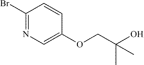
C1(Br)=NC=C(OCC(C)(O)C)C=C1
